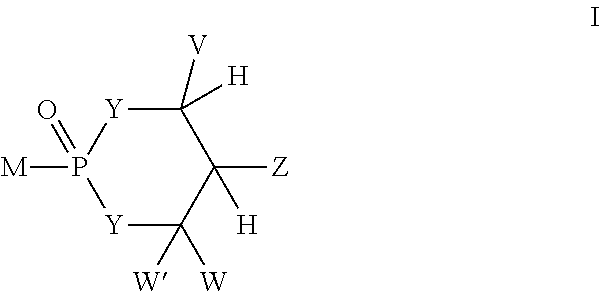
C1([V])([H])[Y]P([M])(=O)[Y]C([W])([W])C1([Z])[H]
